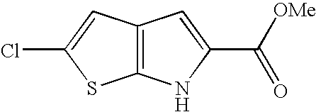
C12=C(C=C(Cl)S1)C=C(C([OMe])=O)N2
